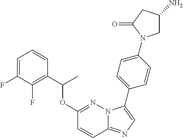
C1=C(F)C(F)=C(C(OC2=NN3C(=NC=C3C3=CC=C(N4CC(N)CC4=O)C=C3)C=C2)C)C=C1
